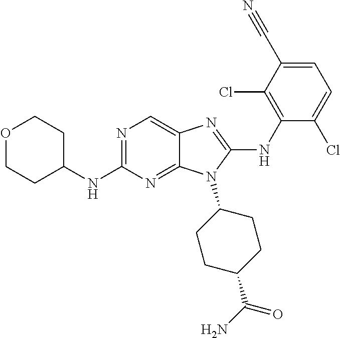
N1=C(NC2CCOCC2)N=C2C(=C1)N=C(NC1=C(Cl)C(C#N)=CC=C1Cl)N2C1CCC(C(N)=O)CC1
